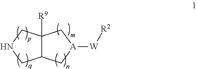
C12([R9])C(C[A]([W][R2])C1)CNC2
